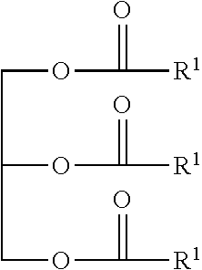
C(OC(=O)[R1])C(OC(=O)[R1])COC(=O)[R1]
